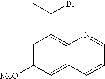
C1=C([MeO])C=C2C(=C1C(C)Br)N=CC=C2
